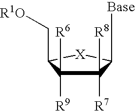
C1([R8])([R7])C([R6])([R9])C(C[R1O])[X]C1[Base]
